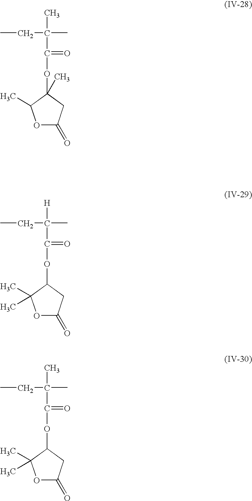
CCC(C)(C)C(=O)OC1(C)C(C)OC(=O)C1.CCC([H])(C)C(=O)OC1C(C)(C)OC(=O)C1.CCC(C)(C)C(=O)OC1C(C)(C)OC(=O)C1
